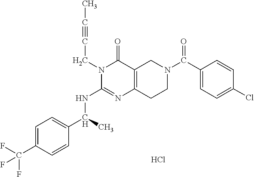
N1(CC#CC)C(NC(C2=CC=C(C(F)(F)F)C=C2)C)=NC2=C(C1=O)CN(C(C1=CC=C(Cl)C=C1)=O)CC2.Cl
